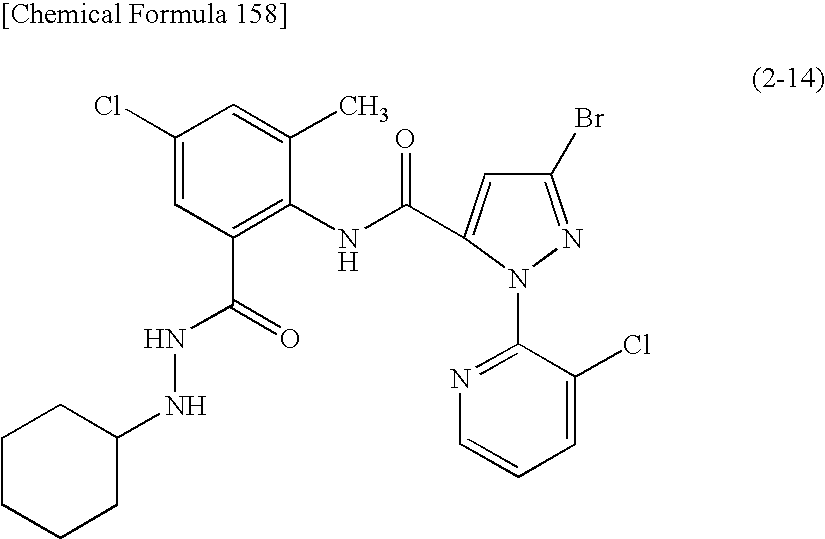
C1(Cl)=CC(C(=O)NNC2CCCCC2)=C(NC(=O)C2=CC(Br)=NN2C2=NC=CC=C2Cl)C(C)=C1
